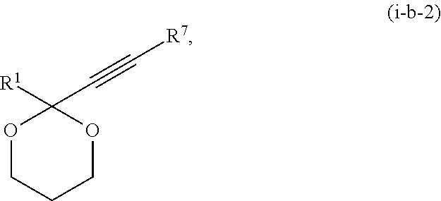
O1CCCOC1([R1])C#C[R7]
